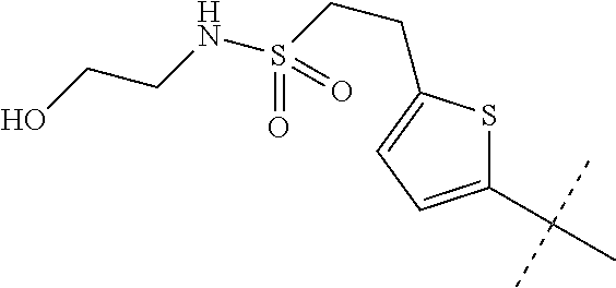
C1(C(C)(C)C)=CC=C(CCS(NCCO)(=O)=O)S1
